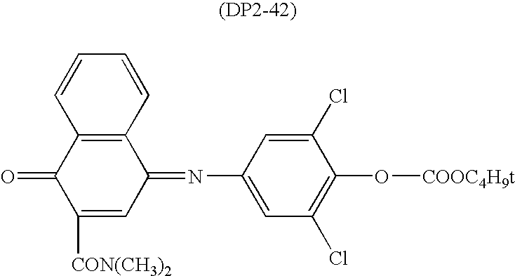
C1([CON(CH3)2])=CC(=NC2=CC(Cl)=C(O[COOC4H9t])C(Cl)=C2)C2=C(C1=O)C=CC=C2
